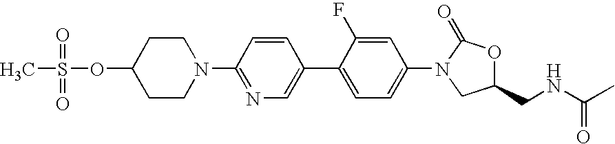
C1(N2C(=O)OC(CNC(C)=O)C2)=CC=C(C2=CN=C(N3CCC(OS(C)(=O)=O)CC3)C=C2)C(F)=C1
